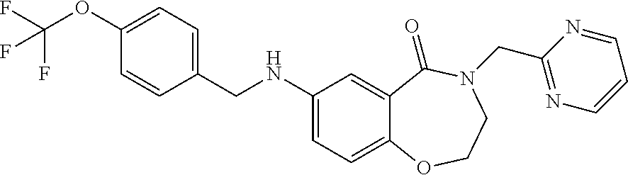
C1(NCC2=CC=C(OC(F)(F)F)C=C2)=CC=C2C(=C1)C(=O)N(CC1=NC=CC=N1)CCO2
